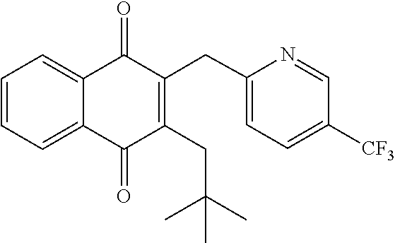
C1=CC=C2C(=O)C(CC3=CC=C([CF3])C=N3)=C(CC(C)(C)C)C(=O)C2=C1
